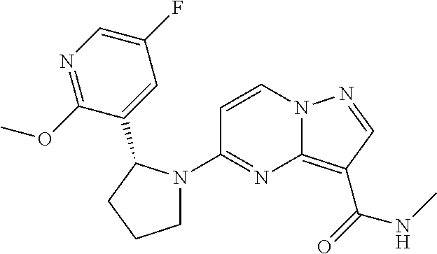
C1(N2CCCC2C2=CC(F)=CN=C2OC)=NC2=C(C(=O)NC)C=NN2C=C1
